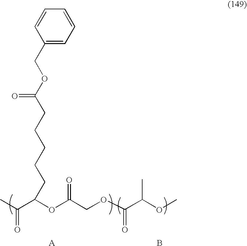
CC(C(OC(COC(C(OC)C)=O)=O)CCCCCC(OCC1=CC=CC=C1)=O)=O.[A].B
